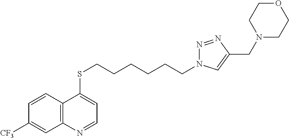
C12=C(C=CC([CF3])=C1)C(SCCCCCCN1N=NC(CN3CCOCC3)=C1)=CC=N2
